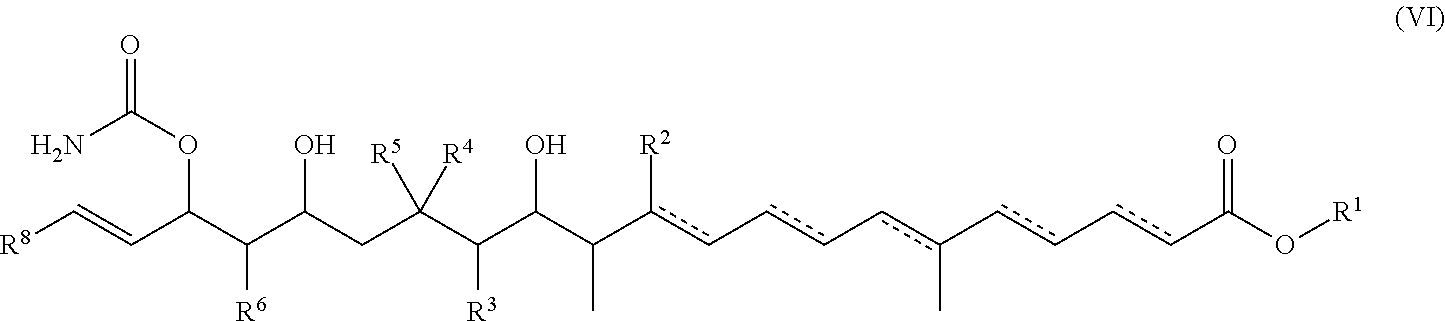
[R8]C=CC(C(C(CC(C(C(C(c(c-cc-cc(-cc-ccC(O[R1])=O)C)[R2])C)O)[R3])([R5])[R4])O)[R6])OC(=O)N
